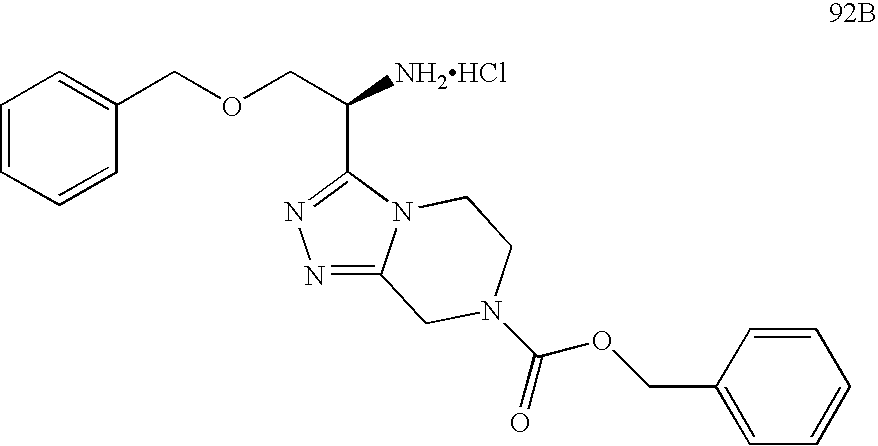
C1=CC=CC(COCC([NH2HCl])C2=NN=C3N2CCN(C(=O)OCC2=CC=CC=C2)C3)=C1
